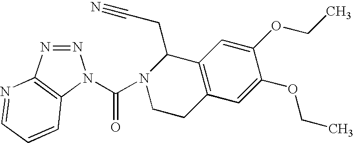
N1=NC2=C(N1C(N1CCC3=C(C1CC#N)C=C(OCC)C(OCC)=C3)=O)C=CC=N2
